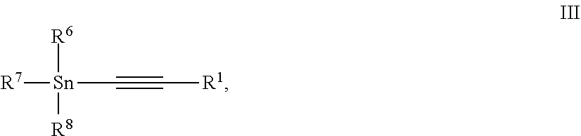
[R7][Sn]([R6])([R8])C#C[R1]
